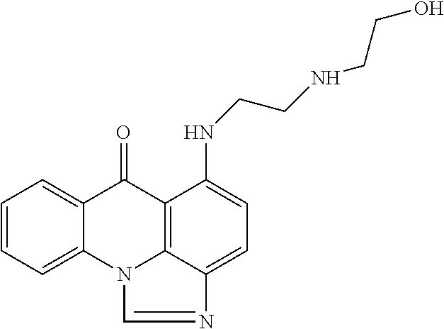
C1=C2C(=CC=C1)N1C3=C(C2=O)C(NCCNCCO)=CC=C3N=C1
